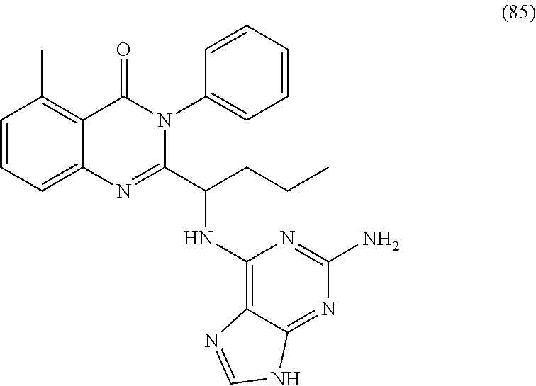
C1=CC=C2C(=C1C)C(=O)N(C1=CC=CC=C1)C(C(CCC)NC1=C3C(=NC(N)=N1)NC=N3)=N2
